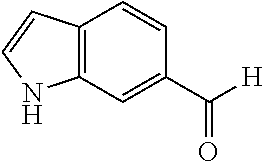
C12=C(C=C(C([H])=O)C=C1)NC=C2
